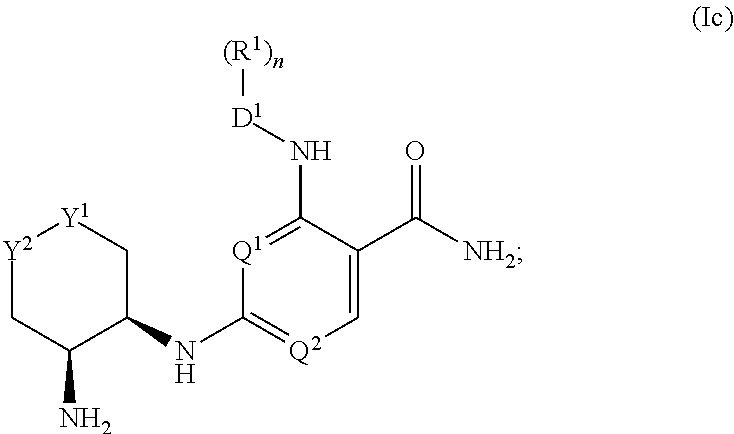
[Q1]1=C(N[D1][(R1)n])C(C([NH2])=O)=C[Q2]=C1NC1C[Y1][Y2]CC1N
